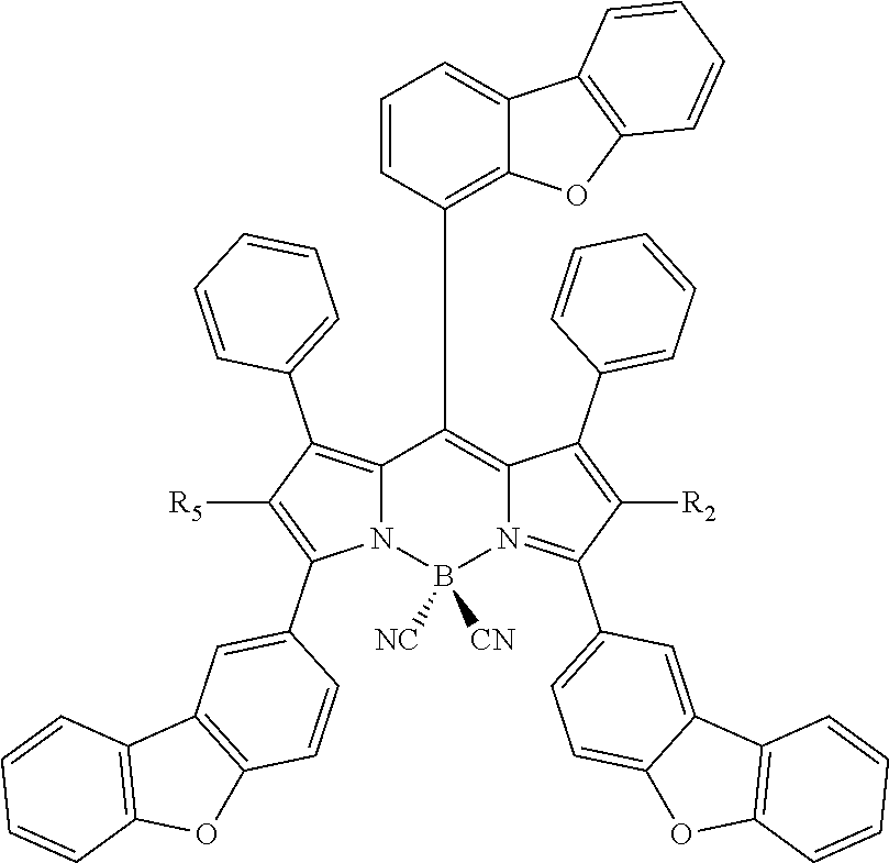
C12=C(C3=CC=CC=C3)C([R5])=C(C3=CC4=C(C=C3)OC3=C4C=CC=C3)N1B([NC])([CN])N1=C(C3=CC=C4C(=C3)C3=C(O4)C=CC=C3)C([R2])=C(C3=CC=CC=C3)C1=C2C1=C2C(=CC=C1)C1=C(O2)C=CC=C1
